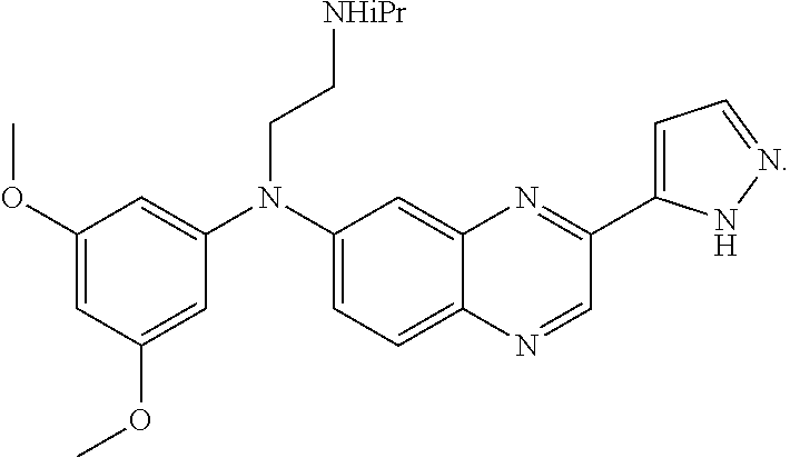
C1(N(C2=CC(OC)=CC(OC)=C2)CC[NHiPr])=CC=C2C(=C1)N=C(C1=CC=NN1)C=N2
